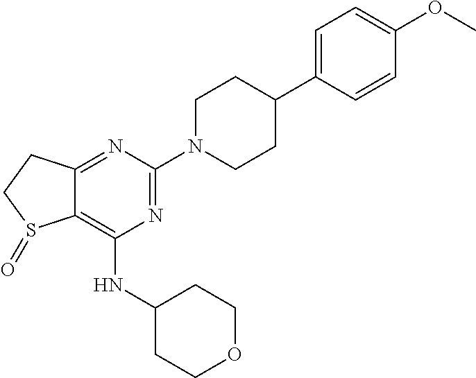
C12=NC(N3CCC(C4=CC=C(OC)C=C4)CC3)=NC(NC3CCOCC3)=C1S(=O)CC2
